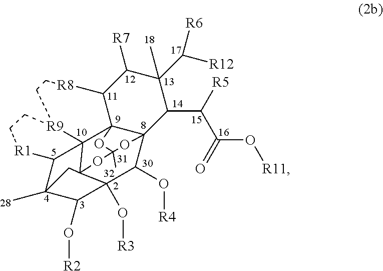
C12C([R7])C(C([R12])[R6])(C)C(C([R5])C(O[R11])=O)C34C(O[R4])C5(O[R3])C(O[R2])C6(C)C7C8([R9](CC[R1]7)CC[R8]1)C23OC(C)(OC85C6)O4
